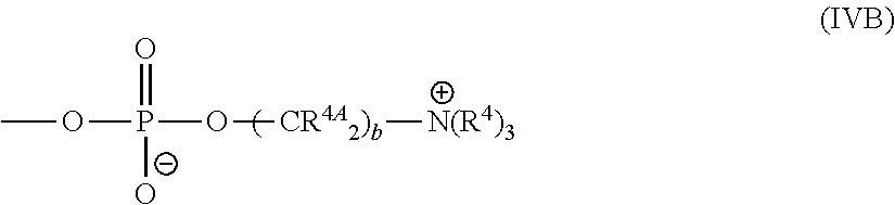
COP(O[CR4A2)b][N(R4)3])(=O)[O-]
